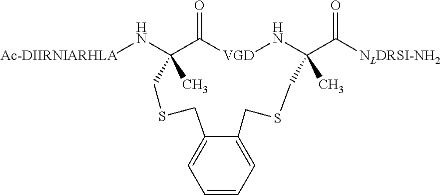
[Ac-DIIRNIARHLA]NC1(C)C(=O)[VGD]NC(C([NLDRSI-NH2])=O)(C)CSCC2=CC=CC=C2CSC1
